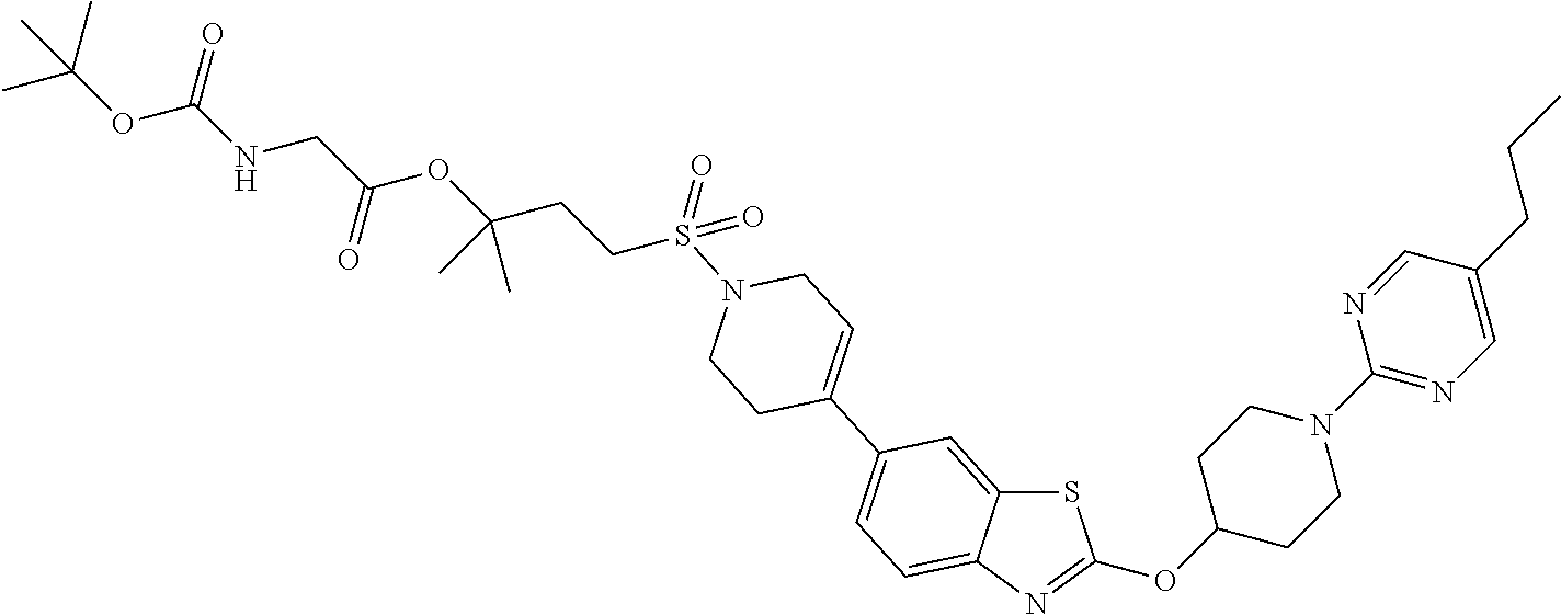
S1C2=CC(C3=CCN(S(CCC(OC(CNC(OC(C)(C)C)=O)=O)(C)C)(=O)=O)CC3)=CC=C2N=C1OC1CCN(C2=NC=C(CCC)C=N2)CC1
